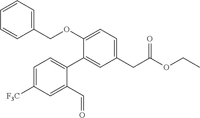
C1(CC(OCC)=O)=CC=C(OCC2=CC=CC=C2)C(C2=CC=C([F3C])C=C2C=O)=C1
